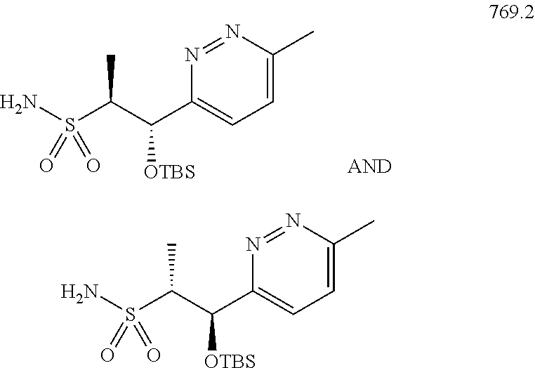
N1=NC(C(C(S(N)(=O)=O)C)[OTBS])=CC=C1C.N1=NC(C(C(S(N)(=O)=O)C)[OTBS])=CC=C1C
